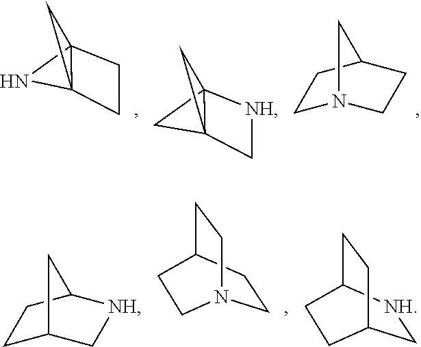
C123NC1(CC2)C3.C123CC1([NH]C2)C3.C1N2CCC(C1)C2.C1C2C[NH]C(C1)C2.C1CC2CCN1CC2.C1[NH]C2CCC1CC2
